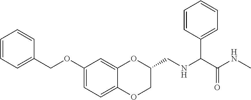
C1(OCC2=CC=CC=C2)=CC=C2C(=C1)OC(CNC(C(NC)=O)C1=CC=CC=C1)CO2
